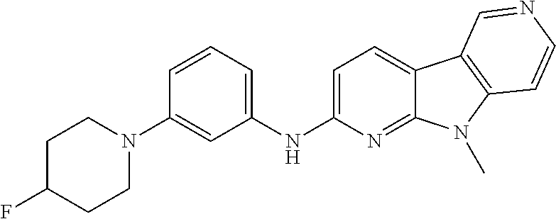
N(C1=CC=C2C(=N1)N(C)C1=C2C=NC=C1)C1=CC=CC(N2CCC(F)CC2)=C1
